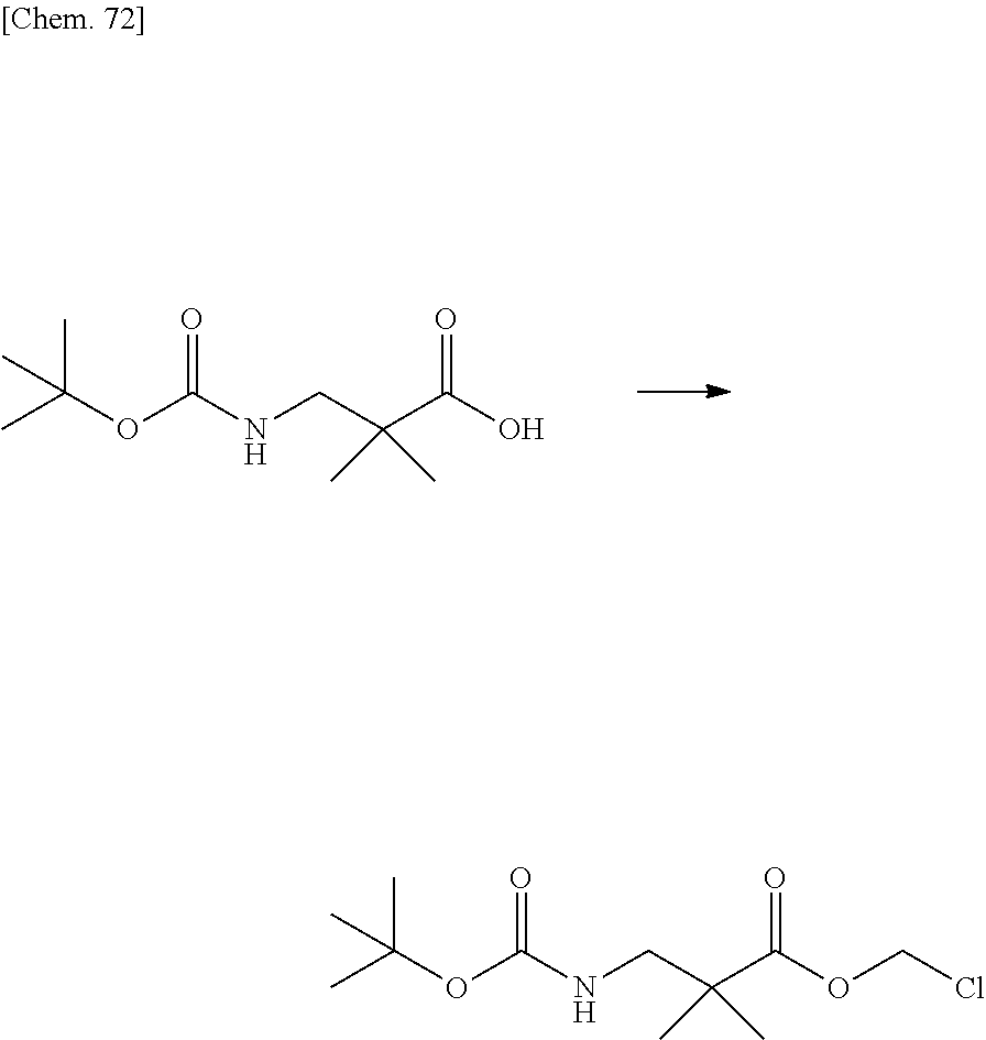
CC(OC(NCC(C(O)=O)(C)C)=O)(C)C.CC(OC(NCC(C(OCCl)=O)(C)C)=O)(C)C
